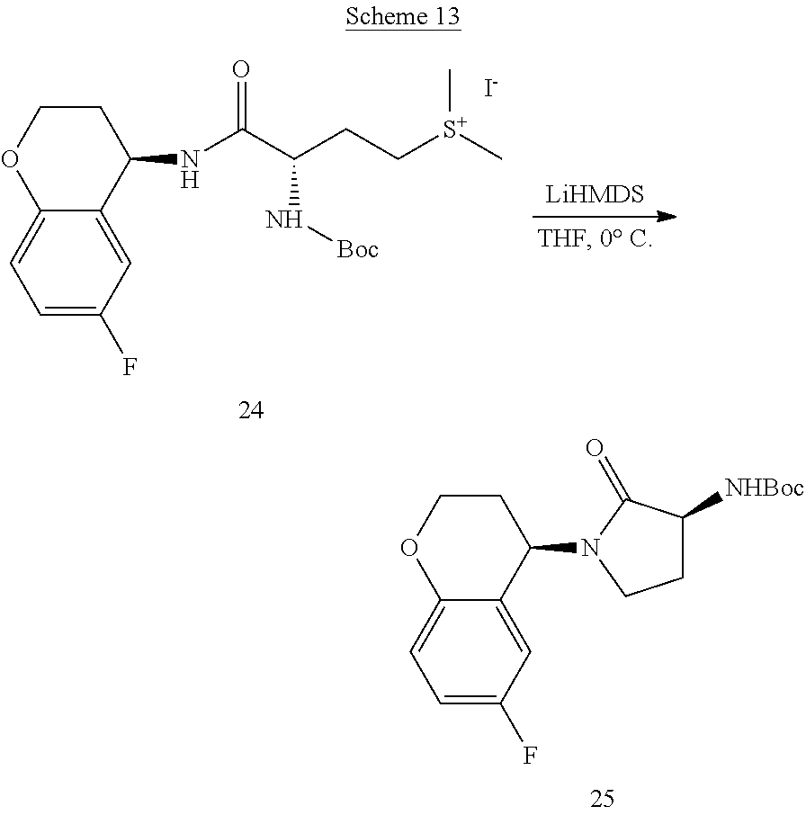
C(C(CC[S+](C)C)N[Boc])(=O)NC1C2=CC(F)=CC=C2OCC1.[I-].C1=C(F)C=C2C(=C1)OCCC2N1CCC([NHBoc])C1=O
